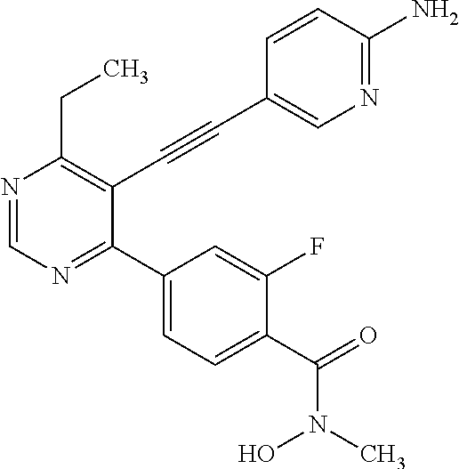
N1=CN=C(C2=CC=C(C(=O)N(O)C)C(F)=C2)C(C#CC2=CN=C(N)C=C2)=C1CC
